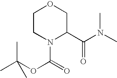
C1CN(C(OC(C)(C)C)=O)C(C(N(C)C)=O)CO1
